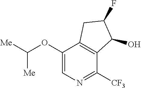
O(C1=CN=C([CF3])C2=C1CC(F)C2O)C([Me])[Me]
